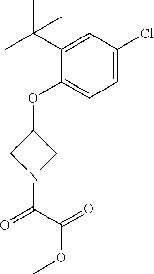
C1(OC2CN(C(C(=O)OC)=O)C2)=CC=C(Cl)C=C1C(C)(C)C
